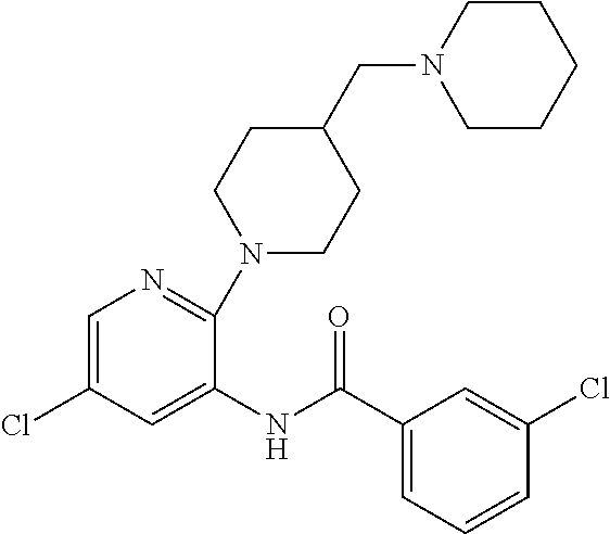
N1(CC2CCN(C3=NC=C(Cl)C=C3NC(C3=CC=CC(Cl)=C3)=O)CC2)CCCCC1
